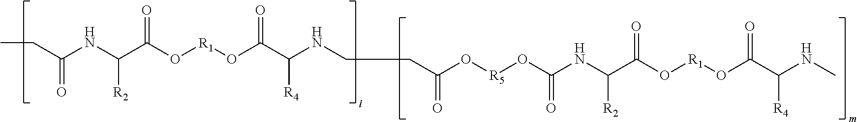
C(C(NC(C(O[R1]OC(C(NCCC(O[R5]OC(NC(C(O[R1]OC(C(NC)[R4])=O)=O)[R2])=O)=O)[R4])=O)=O)[R2])=O)C
